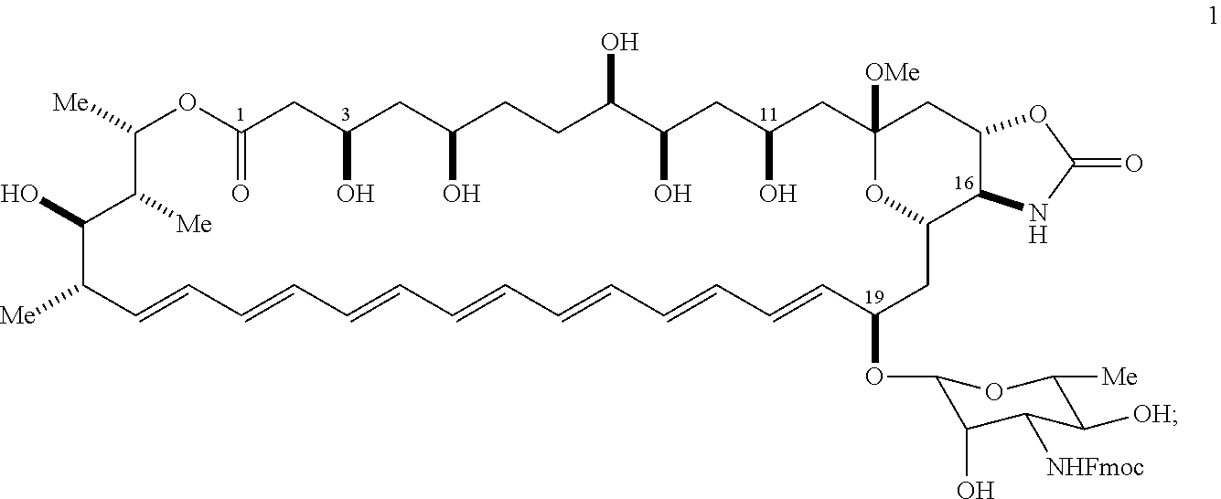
[Me]C1C=CC=CC=CC=CC=CC=CC=CC(OC2C(O)C([NHFmoc])C([OH])C([Me])O2)CC2C3C(CC([OMe])(CC(O)CC(O)C(O)CCC(O)CC(O)CC(=O)OC([Me])C([Me])C1O)O2)OC(=O)N3
